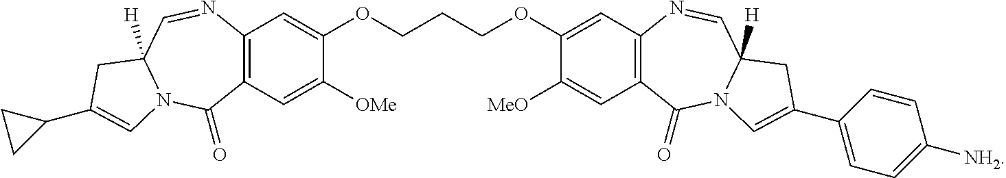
C12=C(C=C([OMe])C(OCCCOC3=CC4=C(C=C3[MeO])C(=O)N3C([H])(C=N4)CC(C4=CC=C([NH2])C=C4)=C3)=C1)C(=O)N1C([H])(C=N2)CC(C2CC2)=C1
